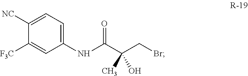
C1(NC(=O)C(CBr)(C)O)=CC=C([NC])C([F3C])=C1
